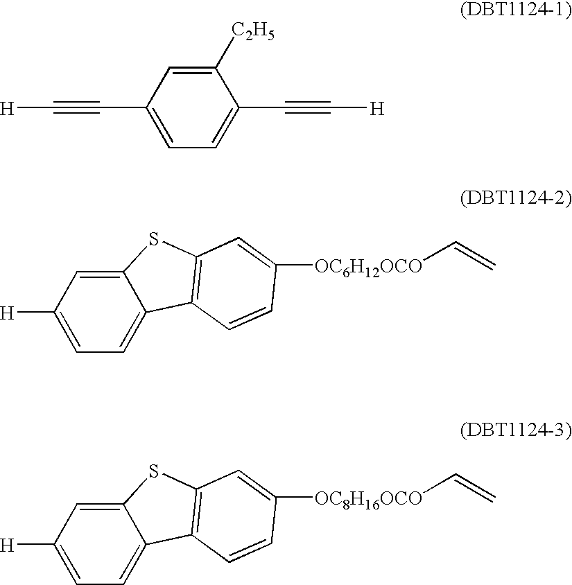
C1=C(C#C[H])C=C([C2H5])C(C#C[H])=C1.C1=C([H])C=C2C(=C1)C1=C(S2)C=C([OC6H12OCO]C=C)C=C1.C1=C([H])C=C2C(=C1)C1=C(S2)C=C([OC8H16OCO]C=C)C=C1
